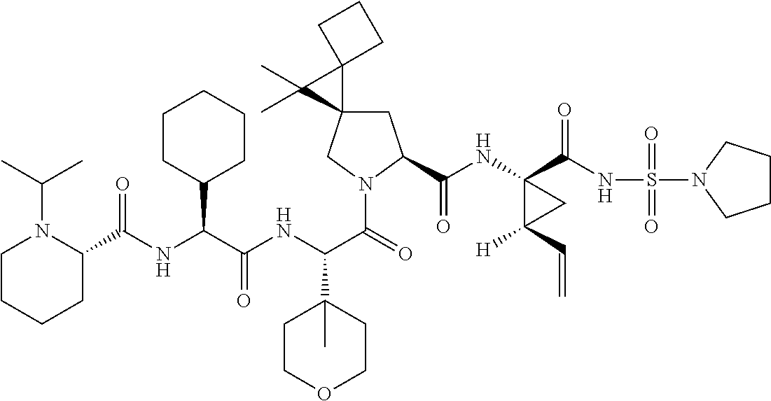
C(NC(C(NC(C(=O)N1CC2(CC1C(=O)NC1(C(=O)NS(=O)(=O)N3CCCC3)C([H])(C=C)C1)C1(C2(C)C)CCC1)C1(C)CCOCC1)=O)C1CCCCC1)(=O)C1N(C(C)C)CCCC1
